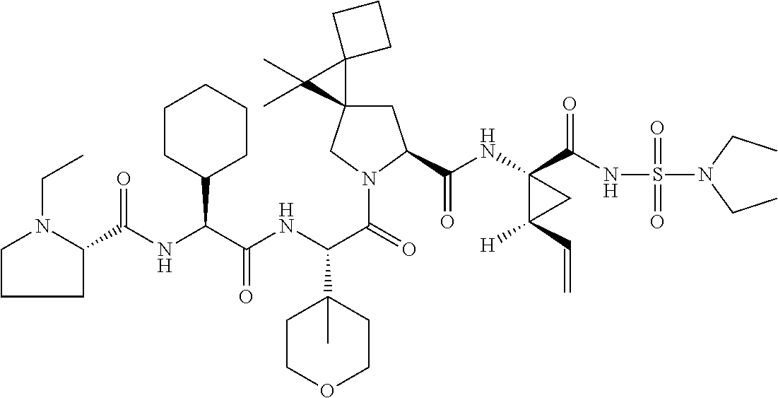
N(C(C(NC(C(=O)N1CC2(CC1C(NC1(C(NS(=O)(=O)N(CC)CC)=O)C([H])(C=C)C1)=O)C1(C2(C)C)CCC1)C1(C)CCOCC1)=O)C1CCCCC1)C(C1N(CC)CCC1)=O
